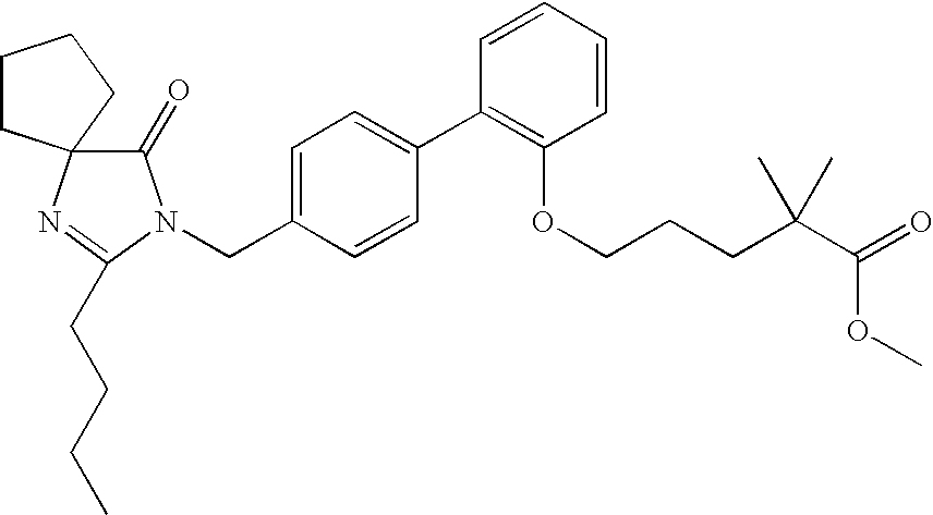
C1(=O)N(CC2=CC=C(C3=C(OCCCC(C(=O)OC)(C)C)C=CC=C3)C=C2)C(CCCC)=NC12CCCC2
